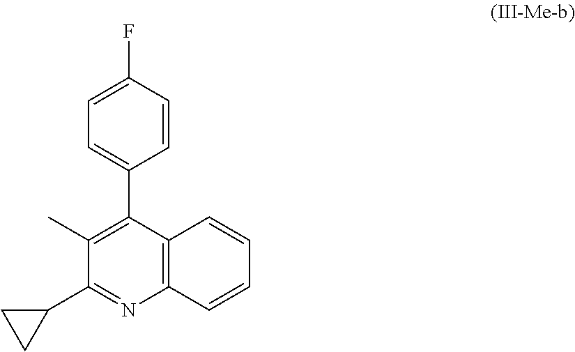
C1=C(F)C=CC(C2=C(C)C(C3CC3)=NC3=C2C=CC=C3)=C1
